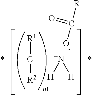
*C([R1])([R2])[N+]([H])([H])*.OC([R])=O
